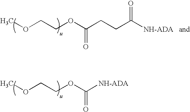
COCCOC(CCC([NH-ADA])=O)=O.COCCOC([NH-ADA])=O
